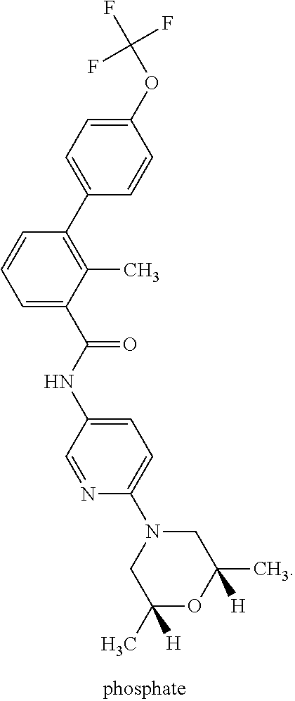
O1C([H])(C)CN(C2=CC=C(NC(C3=CC=CC(C4=CC=C(OC(F)(F)F)C=C4)=C3C)=O)C=N2)CC1(C)[H]
